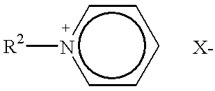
c1ccccn1[R2].[X-]
